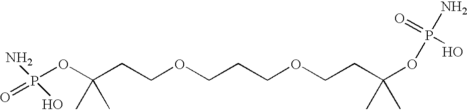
C(CCOCCCOCCC(OP(N)(O)=O)(C)C)(C)(C)OP(=O)(N)O
